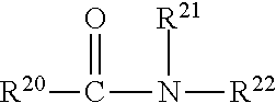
[R20]C(N([R22])[R21])=O
